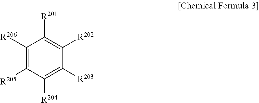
C1([R206])=C([R205])C([R204])=C([R203])C([R202])=C1[R201]
